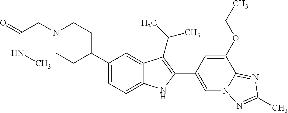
C1(C2CCN(CC(NC)=O)CC2)=CC=C2C(=C1)C(C(C)C)=C(C1=CN3C(=NC(C)=N3)C(OCC)=C1)N2
